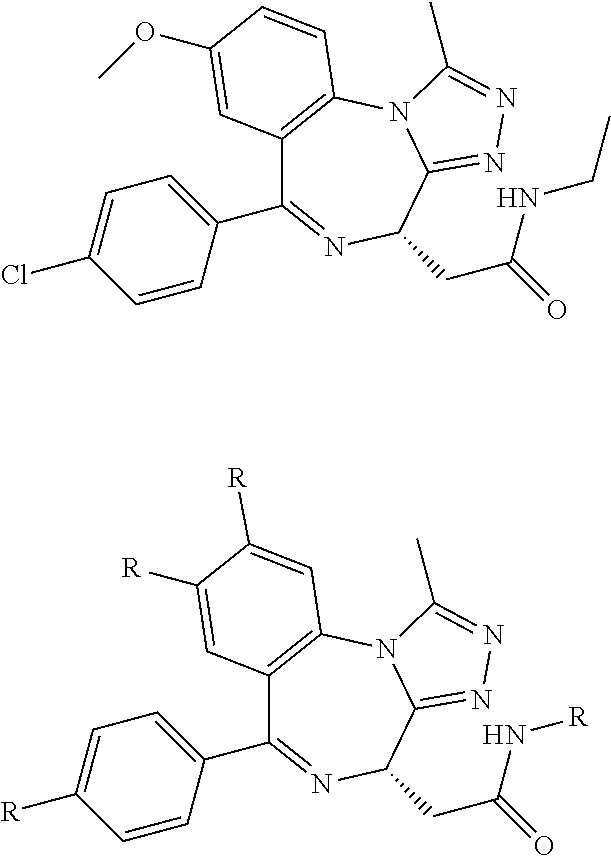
C12=C(N3C(=NN=C3C)C(CC(NCC)=O)N=C1C1=CC=C(Cl)C=C1)C=CC(OC)=C2.C12=C(N3C(=NN=C3C)C(CC(N[R])=O)N=C1C1=CC=C([R])C=C1)C=C([R])C([R])=C2
